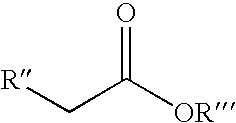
C(C([OR])=O)[R]
